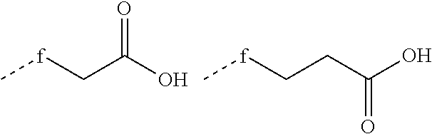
C[f]CC(O)=O.C[f]CCC(O)=O
